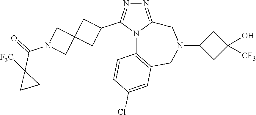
N1=C2N(C(C3CC4(C3)CN(C(=O)C3([F3C])CC3)C4)=N1)C1=C(CN(C3CC(O)([CF3])C3)C2)C=C(Cl)C=C1
